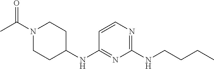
C1=CN=C(NCCCC)N=C1NC1CCN(C(C)=O)CC1
